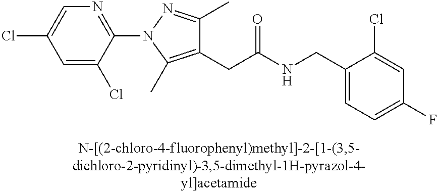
C1=C(F)C=C(Cl)C(CNC(CC2=C(C)N(C3=NC=C(Cl)C=C3Cl)N=C2C)=O)=C1
